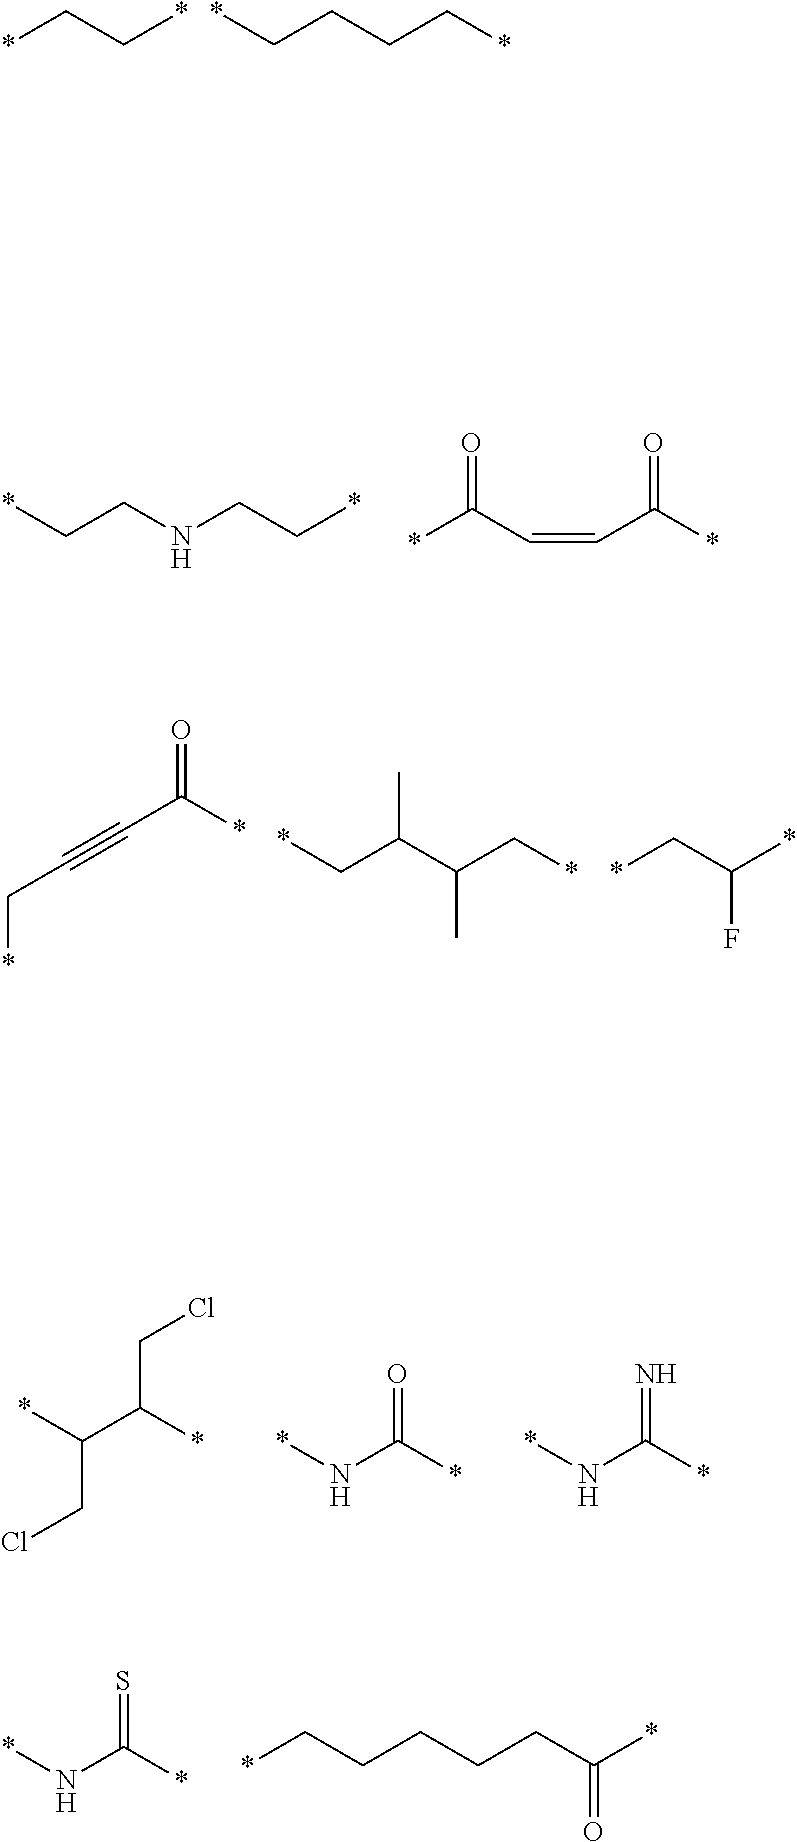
*CC*.C(CCC*)*.C(CNCC*)*.*C(C=CC(*)=O)=O.C(C(*)=O)#CC*.C(C(C(C*)C)C)*.*CC(*)F.*C(C(*)CCl)CCl.*NC(=O)*.*NC(=N)*.*NC(=S)*.*CCCCCC(*)=O
